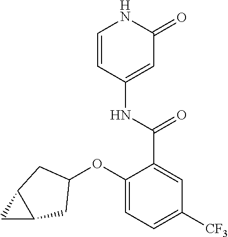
C1=CC(NC(=O)C2=CC([CF3])=CC=C2OC2CC3CC3C2)=CC(=O)N1
